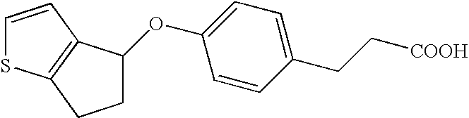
C1(CC[COOH])=CC=C(OC2CCC3=C2C=CS3)C=C1
